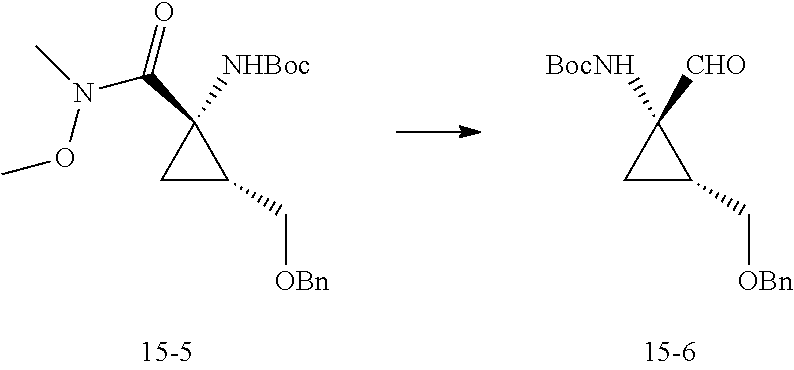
C(N(C)OC)(C1([NHBoc])CC1C[OBn])=O.C1([CHO])([BocNH])CC1C[OBn]
